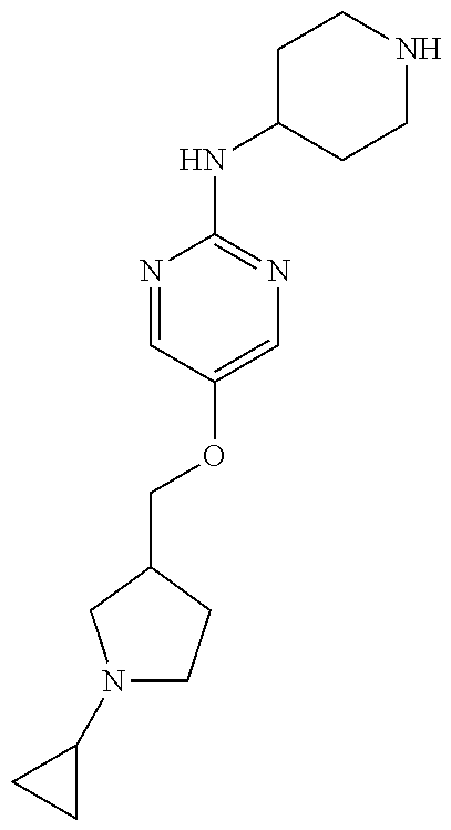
N1(C2CC2)CCC(COC2=CN=C(NC3CCNCC3)N=C2)C1
